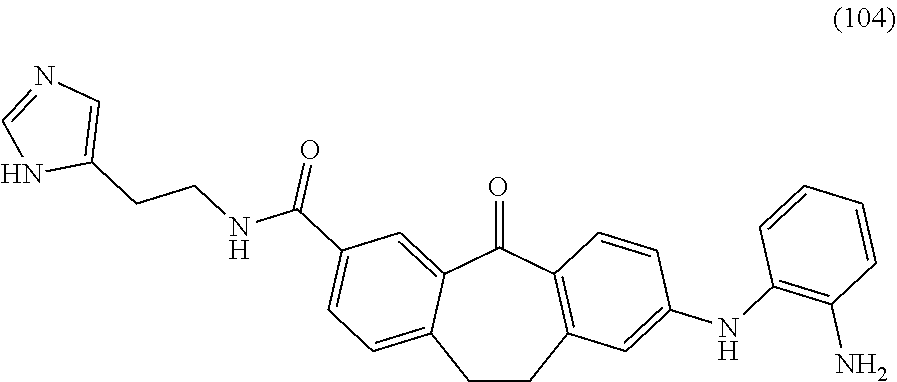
C1CC2=C(C(=O)C3=CC(C(NCCC4=CN=CN4)=O)=CC=C13)C=CC(NC1=C(N)C=CC=C1)=C2
